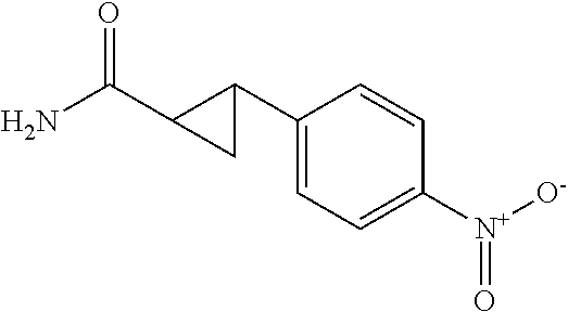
C1(C2C(C(N)=O)C2)=CC=C([N+]([O-])=O)C=C1
